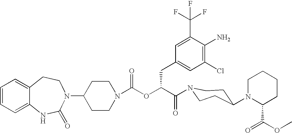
C12=CC=CC=C1NC(=O)N(C1CCN(C(OC(C(=O)N3CCC(N4C(C(=O)OC)CCCC4)CC3)CC3=CC(Cl)=C(N)C(C(F)(F)F)=C3)=O)CC1)CC2
